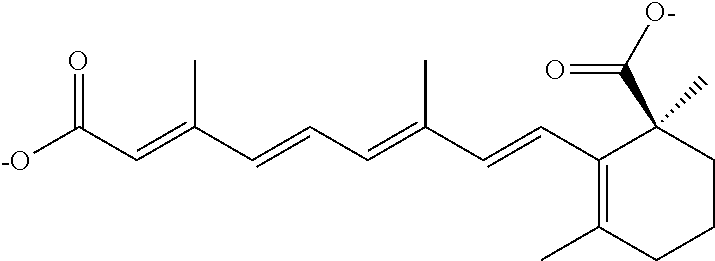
[-O]C(C=C(C=CC=C(C=CC1=C(C)CCCC1(C([O-])=O)C)C)C)=O
